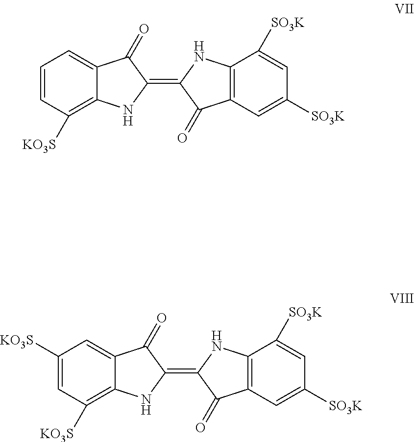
C1=CC([KO3S])=C2C(=C1)C(=O)C(=C1C(=O)C3=C(N1)C([SO3K])=CC([SO3K])=C3)N2.C1([KO3S])=CC([KO3S])=C2C(=C1)C(=O)C(=C1C(=O)C3=C(N1)C([SO3K])=CC([SO3K])=C3)N2
